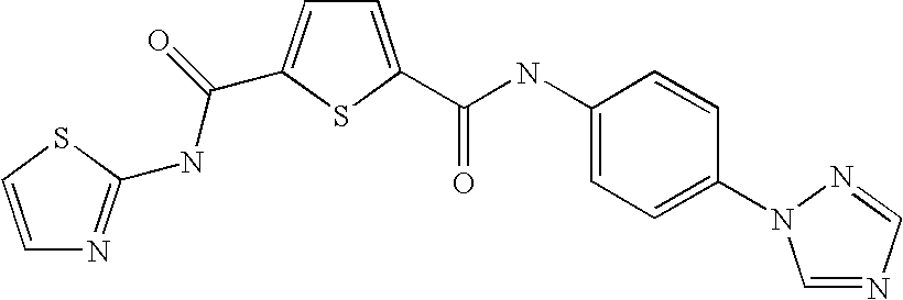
C1=C(C(NC2=CC=C(N3C=NC=N3)C=C2)=O)SC(C(=O)NC2=NC=CS2)=C1
